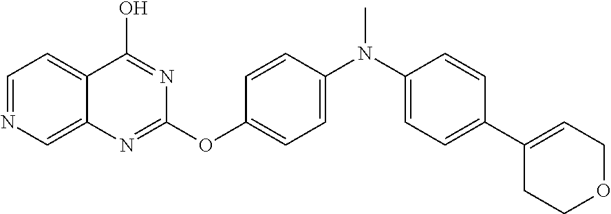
C1=NC=C2C(=C1)C(O)=NC(OC1=CC=C(N(C)C3=CC=C(C4=CCOCC4)C=C3)C=C1)=N2
